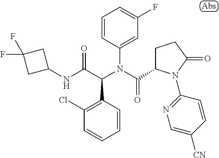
C1=CC(N(C(=O)C2CCC(=O)N2C2=NC=C([CN])C=C2)C(C(NC2CC(F)(F)C2)=O)C2=C(Cl)C=CC=C2)=CC(F)=C1
